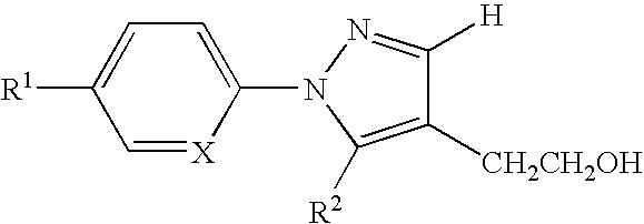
C1=[X]C(N2N=C([H])C([CH2CH2OH])=C2[R2])=CC=C1[R1]
